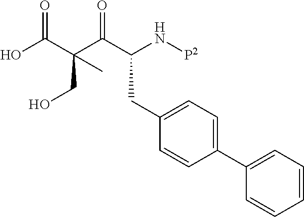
C(C(=O)C(CC1=CC=C(C2=CC=CC=C2)C=C1)N[P2])(CO)(C(O)=O)C
